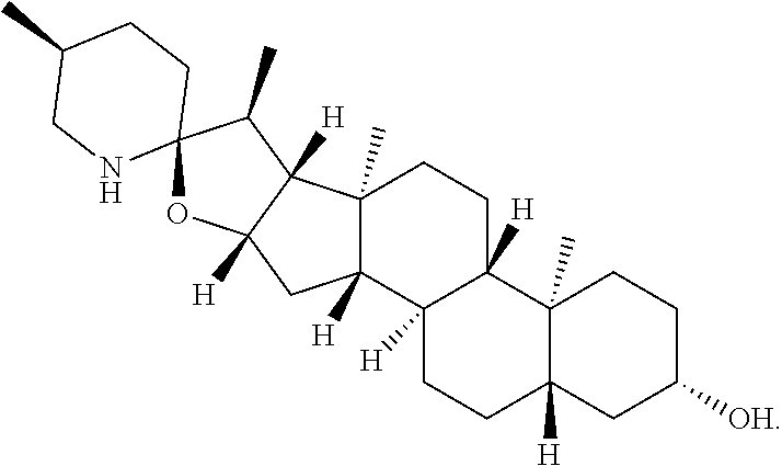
O1C2([H])C([H])(C(C)C13NCC(C)CC3)C1(C)C([H])(C2)C2([H])C([H])(CC1)C1(C)C([H])(CC2)CC([OH])CC1
